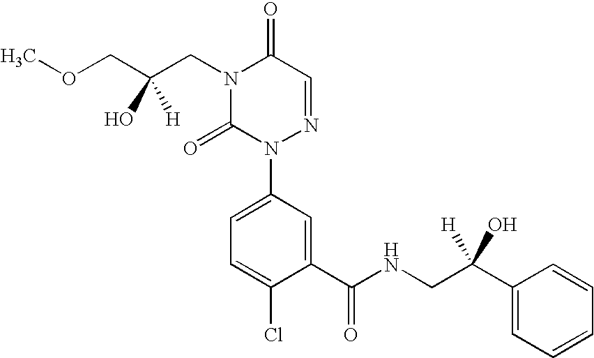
C(C(CN1C(=O)N(C2=CC=C(Cl)C(C(=O)NCC(C3=CC=CC=C3)(O)[H])=C2)N=CC1=O)(O)[H])OC
